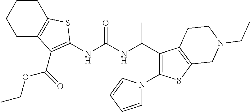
C1C2=C(CCC1)SC(NC(NC(C1=C(N3C=CC=C3)SC3=C1CCN(CC)C3)C)=O)=C2C(OCC)=O
